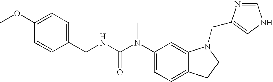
C1(N(C(NCC2=CC=C(OC)C=C2)=O)C)=CC=C2C(=C1)N(CC1=CNC=N1)CC2
